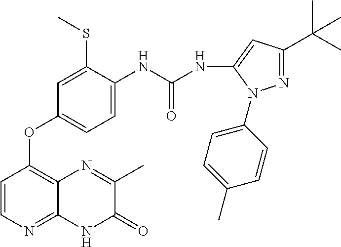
C1=C(SC)C(NC(NC2=CC(C(C)(C)C)=NN2C2=CC=C(C)C=C2)=O)=CC=C1OC1=C2C(=NC=C1)NC(=O)C(C)=N2
